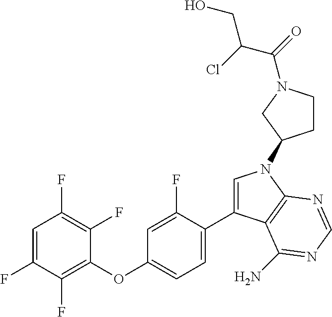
C1=C(F)C(F)=C(OC2=CC=C(C3=CN(C4CCN(C(=O)C(Cl)CO)C4)C4=C3C(N)=NC=N4)C(F)=C2)C(F)=C1F
